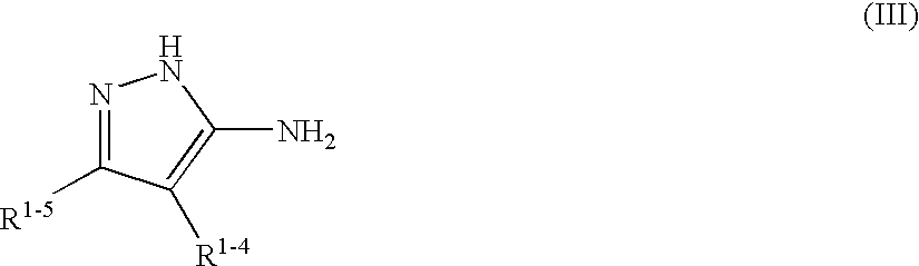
N1=C([R1-5])C([R1-4])=C(N)N1
